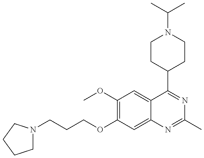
C1N(CCCOC2=C(OC)C=C3C(=C2)N=C(C)N=C3C2CCN(C(C)C)CC2)CCC1
